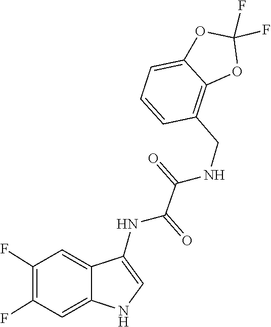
C1=CC(CNC(C(NC2=CNC3=CC(F)=C(F)C=C23)=O)=O)=C2C(=C1)OC(F)(F)O2
